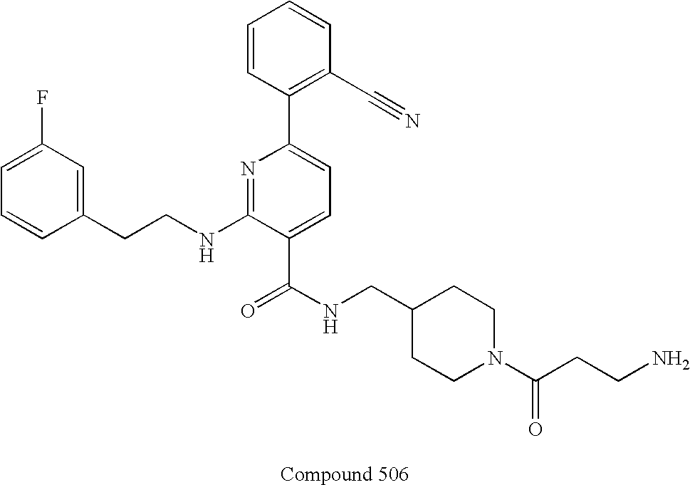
C1=CC(CCNC2=NC(C3=C(C#N)C=CC=C3)=CC=C2C(NCC2CCN(C(CCN)=O)CC2)=O)=CC(F)=C1
